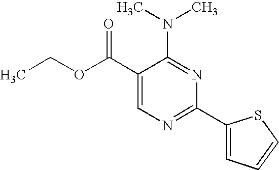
C1(C(OCC)=O)=CN=C(C2=CC=CS2)N=C1N(C)C
